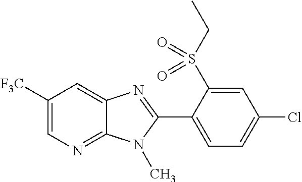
C1([F3C])=CN=C2C(=C1)N=C(C1=CC=C(Cl)C=C1S(CC)(=O)=O)N2C
